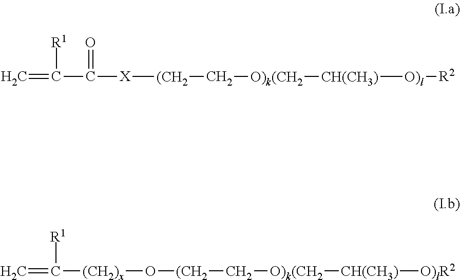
C=C(C([X][(CH2]C[O)k(CH2][CH(CH3)][O)l][R2])=O)[R1].C=C([(CH2)x]O[(CH2]C[O)k(CH2][CH(CH3)][O)lR2])[R1]
